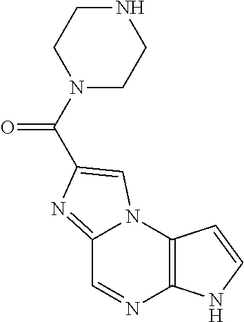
C12=NC(C(N3CCNCC3)=O)=CN1C1=C(N=C2)NC=C1
